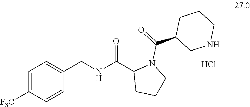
N(CC1=CC=C([F3C])C=C1)C(C1CCCN1C(=O)C1CNCCC1)=O.Cl
